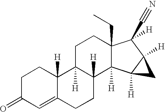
C1C2([H])C([H])(C3([H])C(CC)(C1)C([H])(C#N)C1([H])C3([H])C1)CCC1=CC(=O)CCC21[H]
